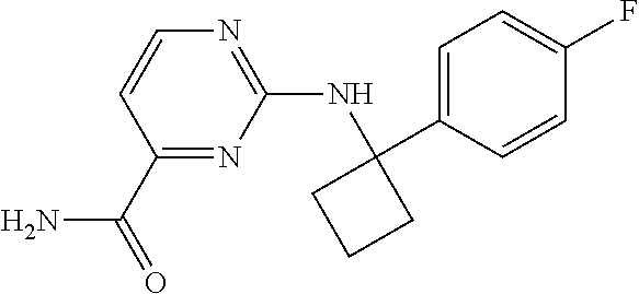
C1(C(N)=O)=NC(NC2(C3=CC=C(F)C=C3)CCC2)=NC=C1
